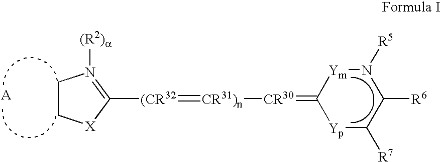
C1C[X]C([(CR32]=[CR31)n][CR30]=C2[Yp]C([R7])C([R6])N([R5])[Ym]2)=N1[(R2)a]
